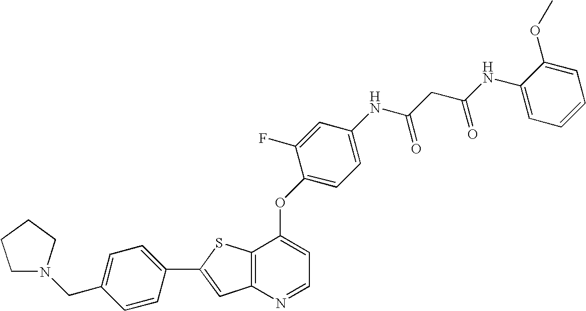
C1(C2=CC3=C(S2)C(OC2=CC=C(NC(CC(NC4=CC=CC=C4OC)=O)=O)C=C2F)=CC=N3)=CC=C(CN2CCCC2)C=C1
